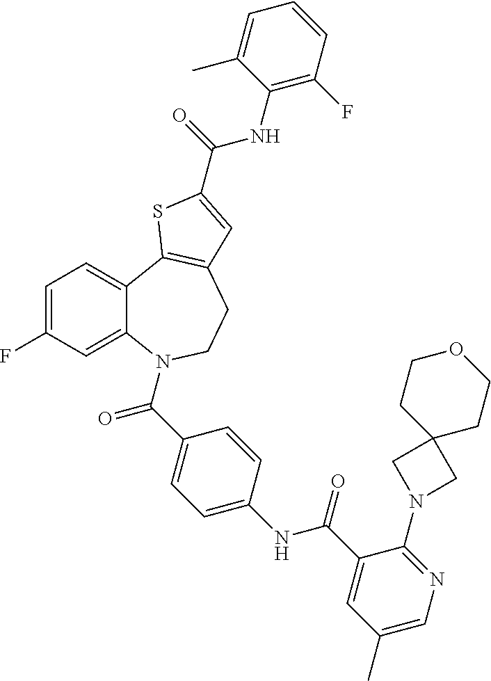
C1=C(F)C=C2C(=C1)C1=C(CCN2C(=O)C2=CC=C(NC(=O)C3=CC(C)=CN=C3N3CC4(C3)CCOCC4)C=C2)C=C(C(NC2=C(F)C=CC=C2C)=O)S1
